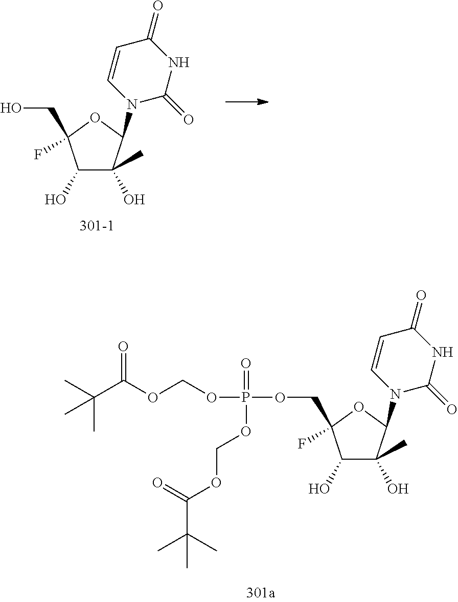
C1(O)C(O)(C)C(N2C(=O)NC(=O)C=C2)OC1(CO)F.C1(O)C(O)(C)C(N2C(=O)NC(=O)C=C2)OC1(COP(OCOC(C(C)(C)C)=O)(=O)OCOC(C(C)(C)C)=O)F
